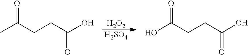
C(CCC(O)=O)(C)=O.C(CCC(O)=O)(O)=O.[H2O2].[H2SO4]
